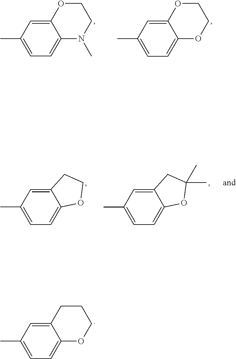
C12=CC(C)=CC=C1N(C)CCO2.C12=CC(C)=CC=C1OCCO2.C12=CC(C)=CC=C1OCC2.C12=CC(C)=CC=C1OC(C)(C)C2.C12=CC(C)=CC=C1OCCC2
